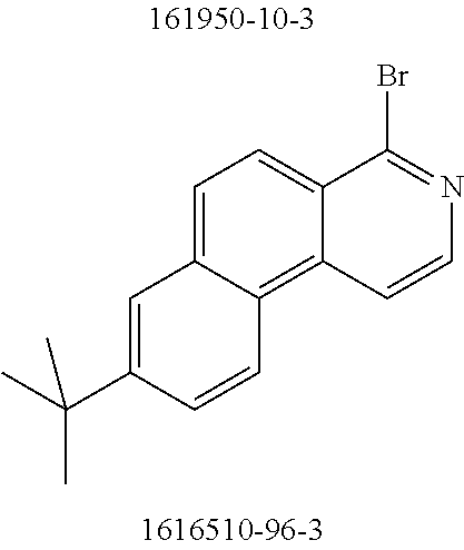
C1=C(C(C)(C)C)C=CC2=C3C(=CC=C12)C(Br)=NC=C3
